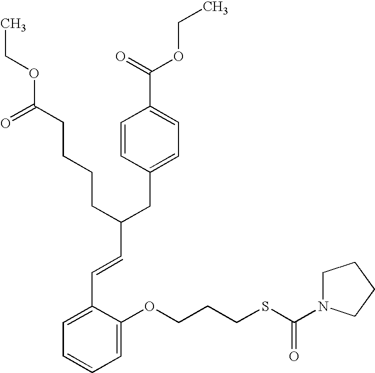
C1=C(OCCCSC(=O)N2CCCC2)C(C=CC(CC2=CC=C(C(=O)OCC)C=C2)CCCCC(OCC)=O)=CC=C1
